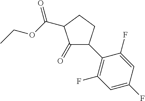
C1=C(F)C=C(F)C(C2C(=O)C(C(=O)OCC)CC2)=C1F
